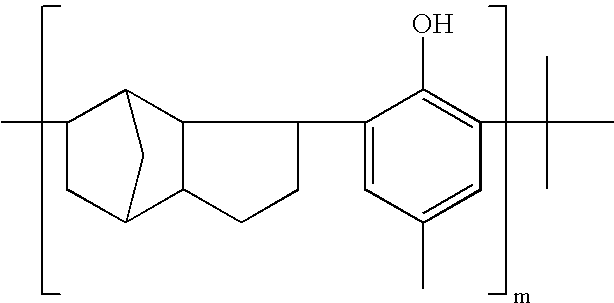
CC1CC2CC1C1C2CCC1C1=CC(C)=CC(C(C)(C)C)=C1O
